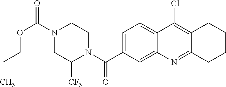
N1(C(OCCC)=O)CC([CF3])N(C(=O)C2=CC=C3C(=C2)N=C2C(=C3Cl)CCCC2)CC1
